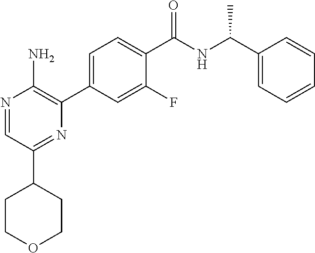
N1=CC(C2CCOCC2)=NC(C2=CC=C(C(NC(C3=CC=CC=C3)C)=O)C(F)=C2)=C1N
